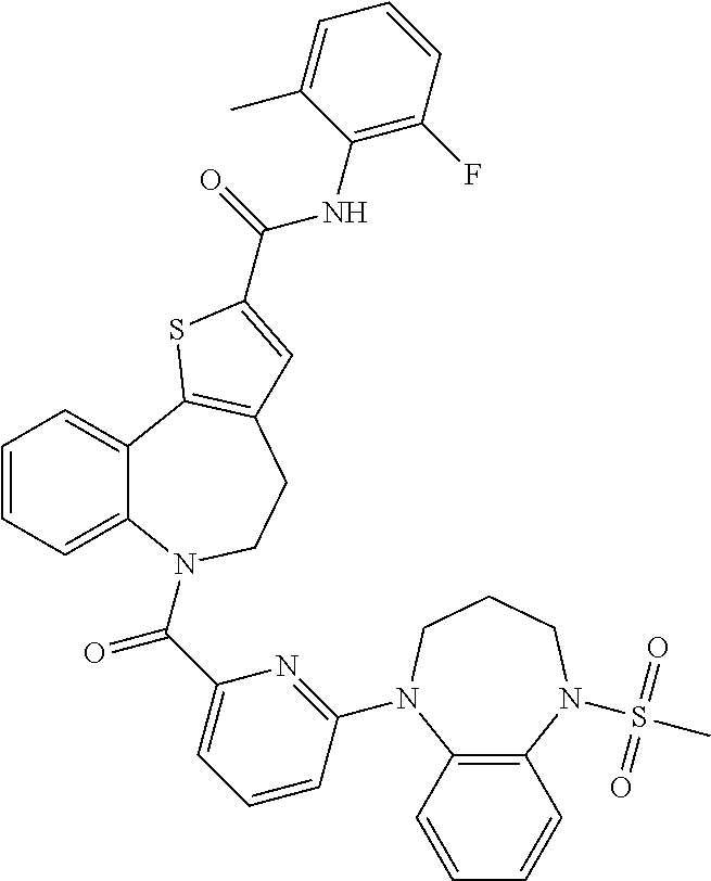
C1=CC=C2C(=C1)C1=C(CCN2C(C2=CC=CC(N3C4=C(N(S(C)(=O)=O)CCC3)C=CC=C4)=N2)=O)C=C(C(NC2=C(F)C=CC=C2C)=O)S1
